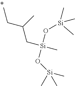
C(C[Si](C)(O[Si](C)(C)C)O[Si](C)(C)C)(C)CC
